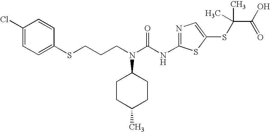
C(N(C(NC1=NC=C(SC(C(O)=O)(C)C)S1)=O)C1CCC(C)CC1)CCSC1=CC=C(Cl)C=C1
